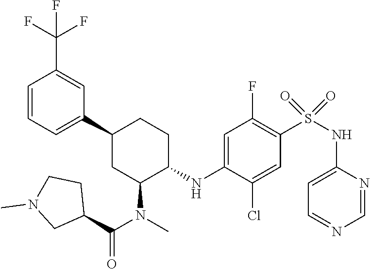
C1(C2CC(N(C(=O)C3CCN(C)C3)C)C(NC3=CC(F)=C(S(NC4=CC=NC=N4)(=O)=O)C=C3Cl)CC2)=CC=CC(C(F)(F)F)=C1
